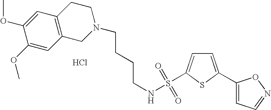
C1=C(OC)C(OC)=CC2=C1CCN(CCCCNS(=O)(=O)C1=CC=C(C3=CC=NO3)S1)C2.Cl
